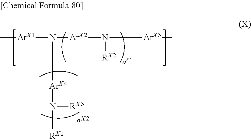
C[ArX1]N([ArX2]N([RX2])[ArX3]C)[ArX4]N([RX1])[RX3].[X2]
